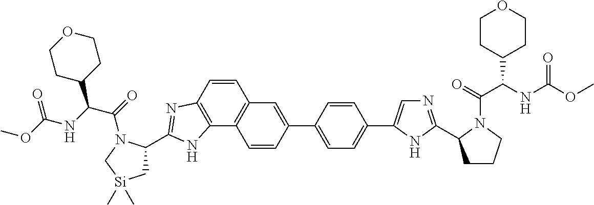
C1(C2=CC3=C(C4=C(C=C3)N=C(C3C[Si](C)(C)CN3C(=O)C(C3CCOCC3)NC(OC)=O)N4)C=C2)=CC=C(C2=CN=C(C3CCCN3C(=O)C(C3CCOCC3)NC(OC)=O)N2)C=C1
